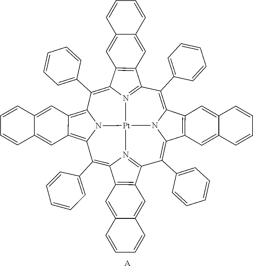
C1(C2=CC=CC=C2)=C2N3C(=C(C4=CC=CC=C4)C4=N5C(=C(C6=CC=CC=C6)C6=C7C(=C8N6[Pt]35N3=C1C1=C(C3=C8C3=CC=CC=C3)C=C3C(=C1)C=CC=C3)C=C1C(=C7)C=CC=C1)C1=C4C=C3C(=C1)C=CC=C3)C1=C2C=C2C(=C1)C=CC=C2.[A]
